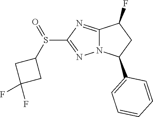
S(C1=NN2C(=N1)C(F)CC2C1=CC=CC=C1)(C1CC(F)(F)C1)=O
